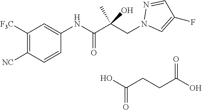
C1([F3C])=C([NC])C=CC(NC(C(CN2C=C(F)C=N2)(C)O)=O)=C1.OC(CCC(O)=O)=O
